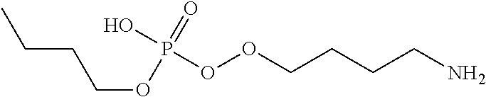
CCCCOP(OOCCCCN)(O)=O
